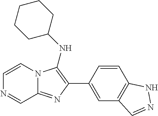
C1=CN=CC2=NC(C3=CC4=C(C=C3)NN=C4)=C(NC3CCCCC3)N12
